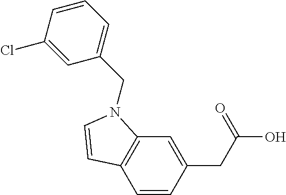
C1=CC(CC(O)=O)=CC2=C1C=CN2CC1=CC=CC(Cl)=C1
